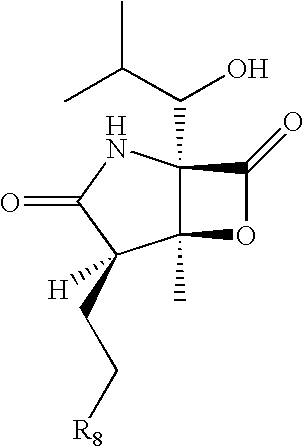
C12(C)C(C(C(C)C)O)(NC(=O)C1(CC[R8])[H])C(=O)O2
